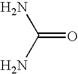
C(=O)(N)N
